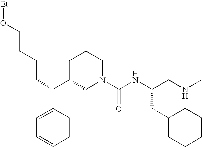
C1=CC(C(CCCCO[Et])C2CN(C(NC(CNC)CC3CCCCC3)=O)CCC2)=CC=C1
